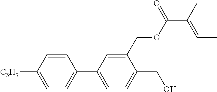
C1=CC([C3H7])=CC=C1C1=CC=C(CO)C(COC(C(=CC)C)=O)=C1
